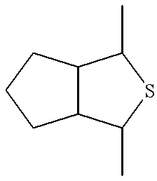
C12C(C(C)SC1C)CCC2
